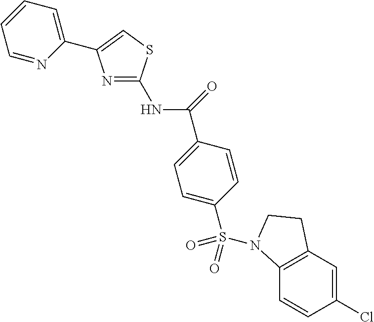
C(C1=CC=C(S(=O)(=O)N2C3=C(C=C(Cl)C=C3)CC2)C=C1)(=O)NC1=NC(C2=CC=CC=N2)=CS1
